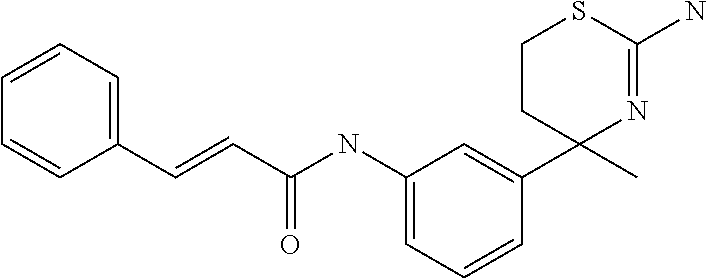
C1(C=CC(NC2=CC=CC(C3(C)N=C(N)SCC3)=C2)=O)=CC=CC=C1
